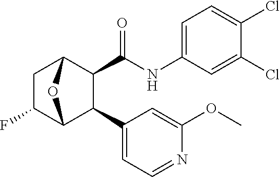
C1(Cl)=CC(NC(C2C(C3=CC=NC(OC)=C3)C3OC2CC3F)=O)=CC=C1Cl
